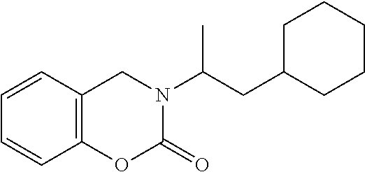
C1=CC2=C(C=C1)CN(C(CC1CCCCC1)C)C(=O)O2
